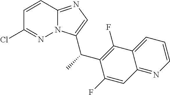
C1=CC2=NC=C(C(C3=C(F)C4=CC=CN=C4C=C3F)C)N2N=C1Cl
